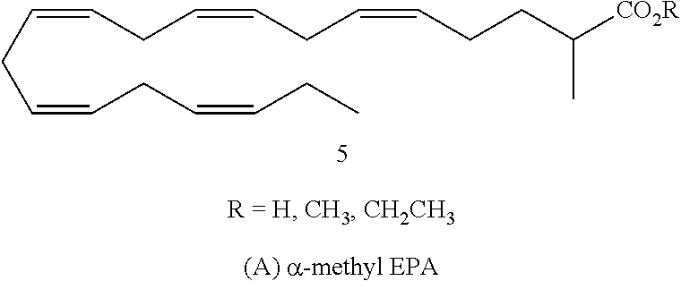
C(C=CCC=CCC)C=CCC=CCC=CCCC([CO2R])C
